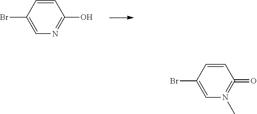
C1=CC(Br)=CN=C1O.C1=CC(Br)=CN(C)=C1=O
